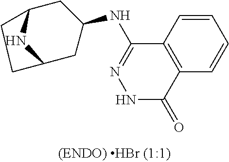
C12=C(C(=O)NN=C1NC1CC3NC(C1)CC3)C=CC=C2
